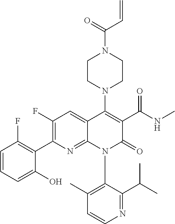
C1=CC=C(O)C(C2=C(F)C=C3C(=N2)N(C2=C(C)C=CN=C2C(C)C)C(=O)C(C(NC)=O)=C3N2CCN(C(=O)C=C)CC2)=C1F
